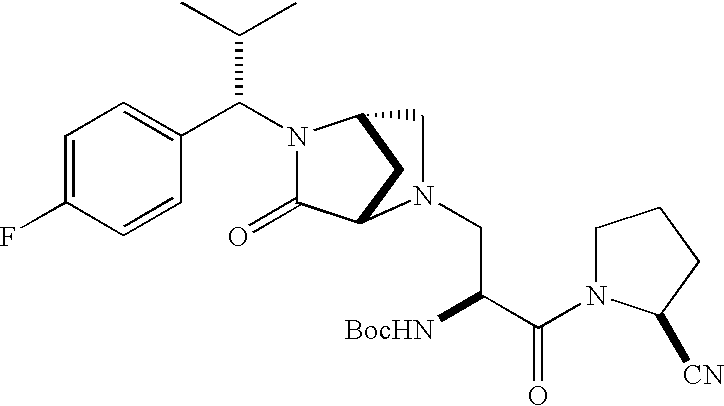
C1=C(F)C=CC(C(N2C(=O)C3CC2CN3CC([BocHN])C(=O)N2CCCC2[CN])C(C)C)=C1
